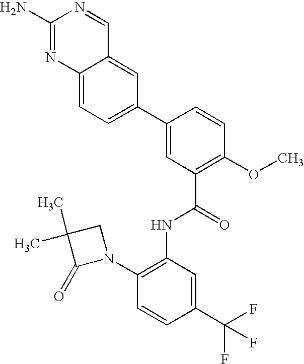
C12=CC(C3=CC(C(=O)NC4=C(N5CC(C)(C)C5=O)C=CC(C(F)(F)F)=C4)=C(OC)C=C3)=CC=C1N=C(N)N=C2
